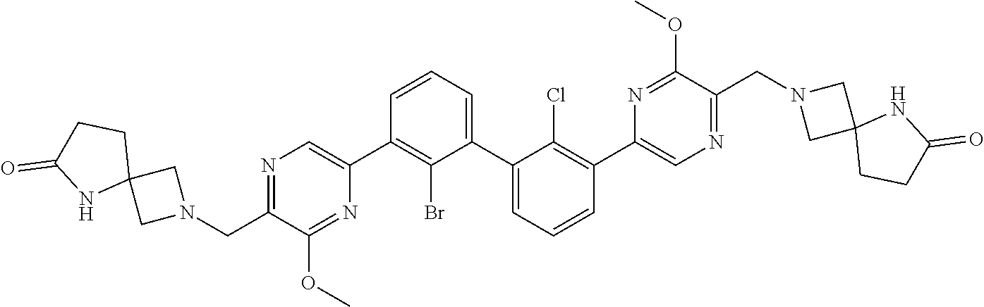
N1=C(CN2CC3(C2)CCC(=O)N3)C(OC)=NC(C2=C(Br)C(C3=CC=CC(C4=CN=C(CN5CC6(C5)CCC(=O)N6)C(OC)=N4)=C3Cl)=CC=C2)=C1
